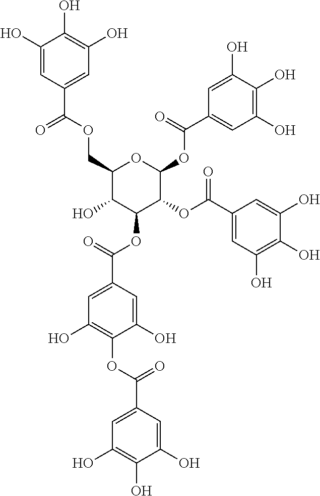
C1(COC(C2=CC(O)=C(O)C(O)=C2)=O)C(O)C(OC(C2=CC(O)=C(OC(C3=CC(O)=C(O)C(O)=C3)=O)C(O)=C2)=O)C(OC(C2=CC(O)=C(O)C(O)=C2)=O)C(OC(C2=CC(O)=C(O)C(O)=C2)=O)O1
